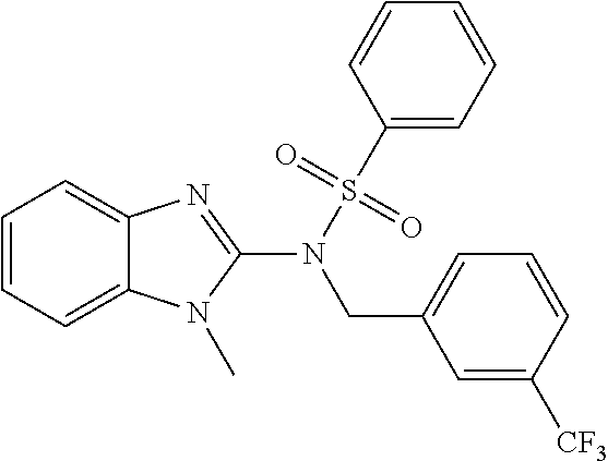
C1=CC=C2C(=C1)N=C(N(S(C1=CC=CC=C1)(=O)=O)CC1=CC=CC([CF3])=C1)N2C
